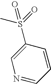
C1(S(=O)(C)=O)=CN=CC=C1
